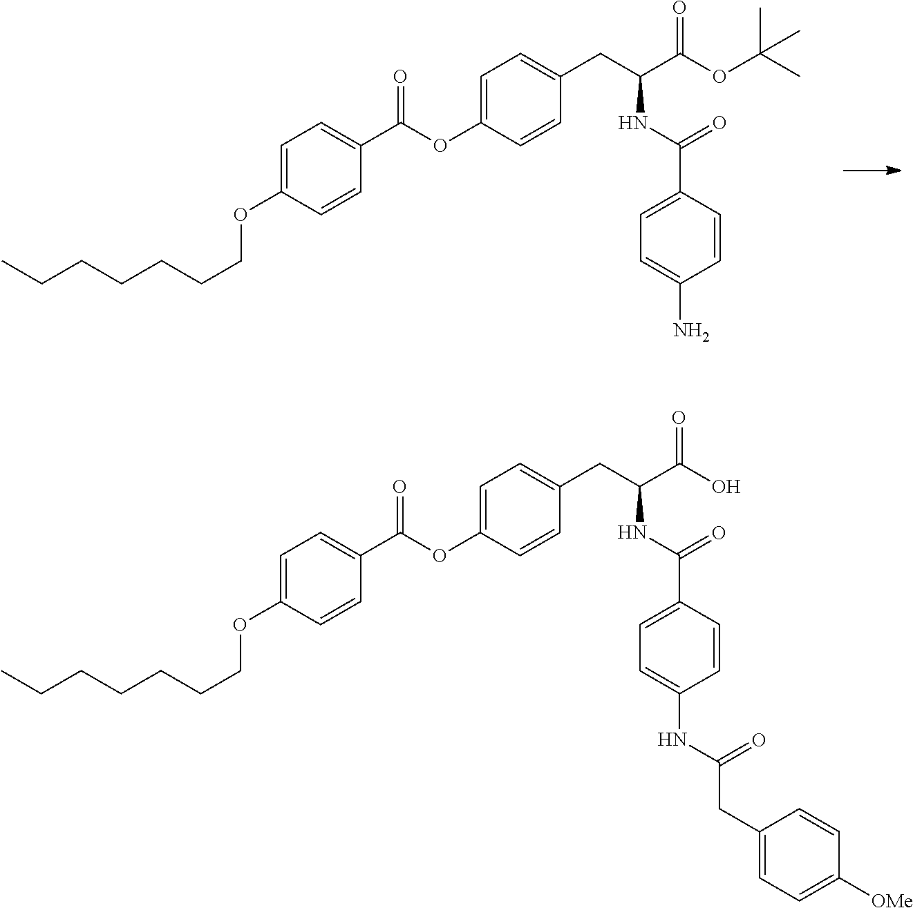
CCCCCCCOC1=CC=C(C(OC2=CC=C(CC(C(OC(C)(C)C)=O)NC(=O)C3=CC=C(N)C=C3)C=C2)=O)C=C1.CCCCCCCOC1=CC=C(C(OC2=CC=C(CC(C(O)=O)NC(=O)C3=CC=C(NC(CC4=CC=C([OMe])C=C4)=O)C=C3)C=C2)=O)C=C1
